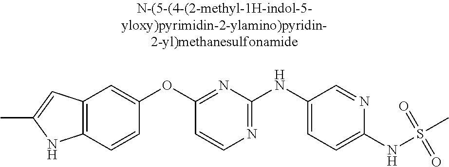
C1(NS(C)(=O)=O)=CC=C(NC2=NC=CC(OC3=CC4=C(C=C3)NC(C)=C4)=N2)C=N1
